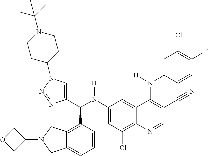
C1(N(C(C2=CN(C3CCN(C(C)(C)C)CC3)N=N2)C2=C3C(=CC=C2)CN(C2COC2)C3)[H])=CC(Cl)=C2C(=C1)C(N(C1=CC(Cl)=C(F)C=C1)[H])=C(C#N)C=N2
